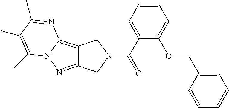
C12=C3N(N=C1CN(C(=O)C1=CC=CC=C1OCC1=CC=CC=C1)C2)C(C)=C(C)C(C)=N3
